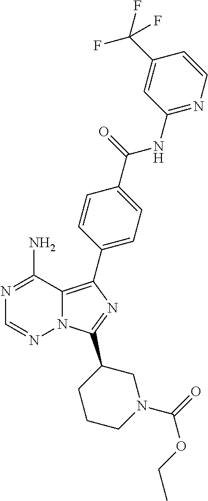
N1=C(N)C2=C(C3=CC=C(C(NC4=NC=CC(C(F)(F)F)=C4)=O)C=C3)N=C(C3CCCN(C(=O)OCC)C3)N2N=C1
